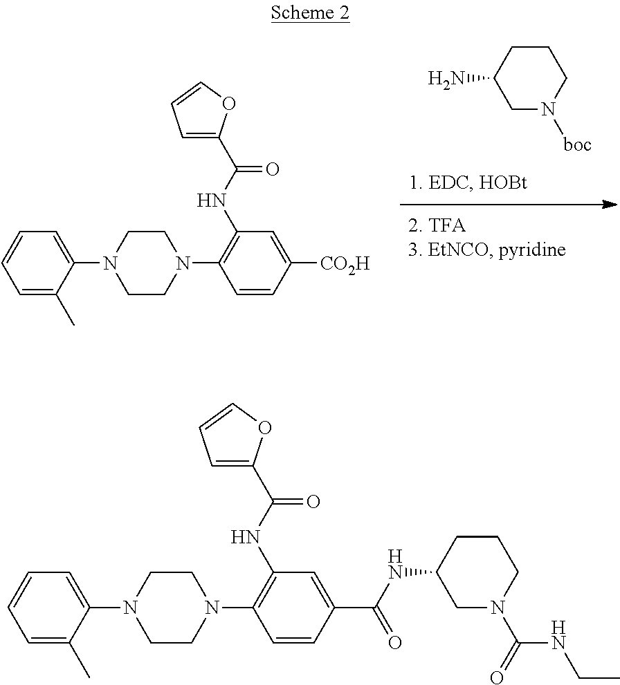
C1N([boc])CCCC1N.C1=C(C)C(N2CCN(C3=C(NC(C4=CC=CO4)=O)C=C([CO2H])C=C3)CC2)=CC=C1.C1=C(C)C(N2CCN(C3=C(NC(C4=CC=CO4)=O)C=C(C(NC4CN(C(=O)NCC)CCC4)=O)C=C3)CC2)=CC=C1
